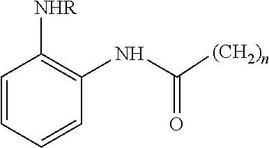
C1=CC=CC(NC(=O)[(CH2)n])=C1[NHR]
